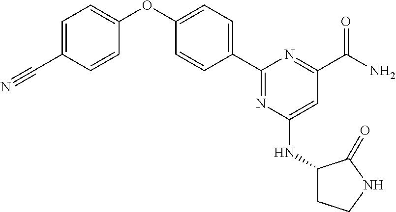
C1=CC(C2=NC(NC3CCNC3=O)=CC(C(N)=O)=N2)=CC=C1OC1=CC=C(C#N)C=C1
